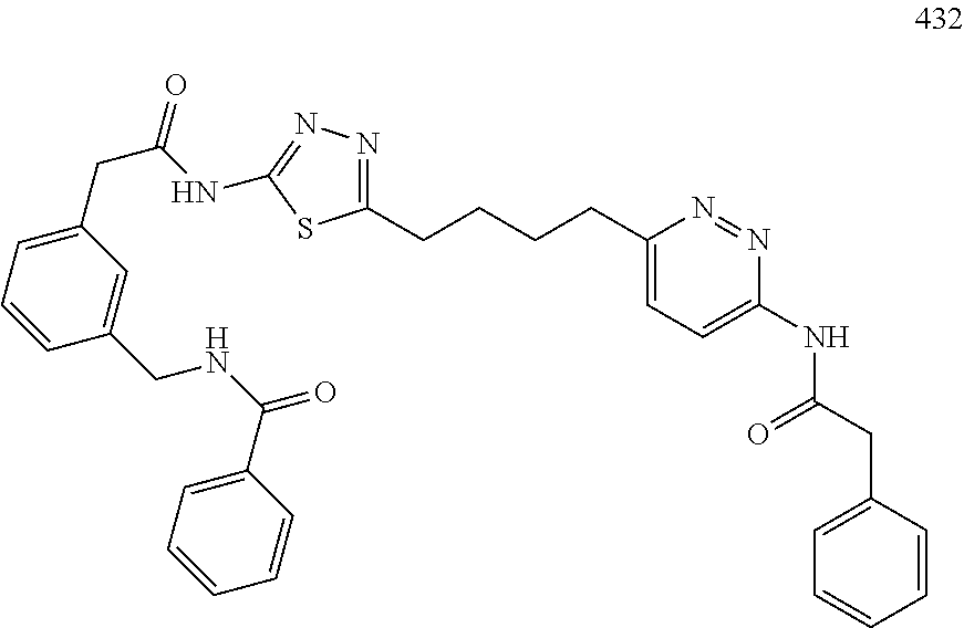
C1(CCCCC2=CC=C(NC(CC3=CC=CC=C3)=O)N=N2)=NN=C(NC(CC2=CC=CC(CNC(C3=CC=CC=C3)=O)=C2)=O)S1
